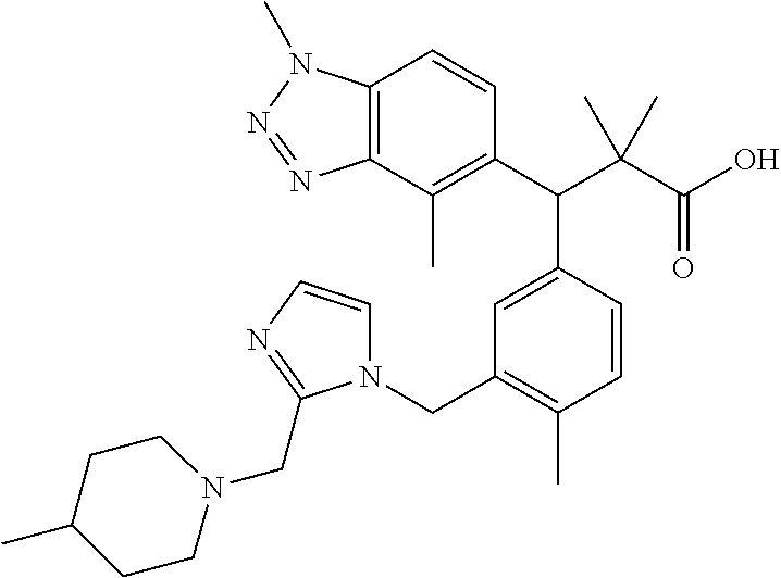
C1(C(C(C(O)=O)(C)C)C2=CC(CN3C=CN=C3CN3CCC(C)CC3)=C(C)C=C2)=C(C)C2=C(C=C1)N(C)N=N2
